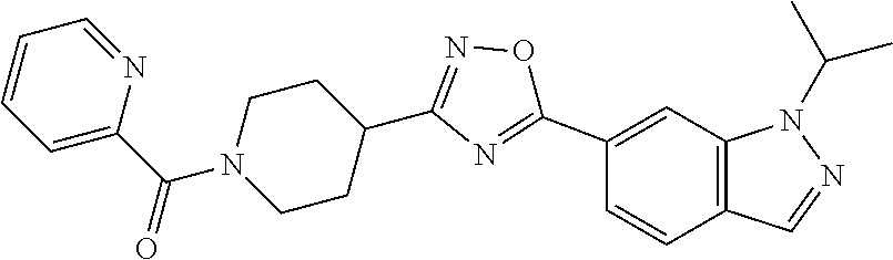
C1=C(C(=O)N2CCC(C3=NOC(C4=CC5=C(C=C4)C=NN5C(C)C)=N3)CC2)N=CC=C1
